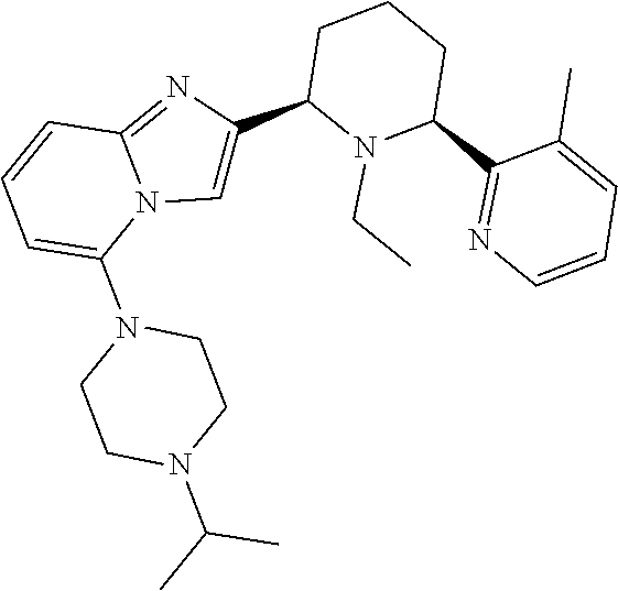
C1N(C(C)C)CCN(C2=CC=CC3=NC(C4N(CC)C(C5=NC=CC=C5C)CCC4)=CN23)C1
